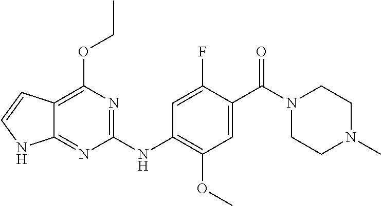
O(CC)C1=C2C(=NC(NC3=C(OC)C=C(C(N4CCN(C)CC4)=O)C(F)=C3)=N1)NC=C2
